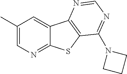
C1(C)=CN=C2C(=C1)C1=C(S2)C(N2CCC2)=NC=N1
